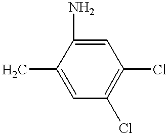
C1=C(C)C(N)=CC(Cl)=C1Cl
